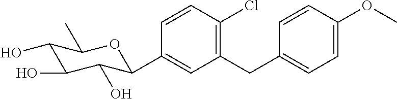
C1(CC2=CC=C(OC)C=C2)=C(Cl)C=CC(C2C(O)C(O)C(O)C(C)O2)=C1
